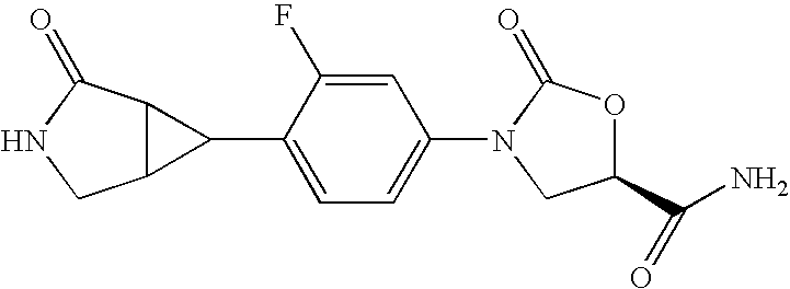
C1=C(C2C3C2CNC3=O)C(F)=CC(N2C(=O)OC(C(N)=O)C2)=C1
